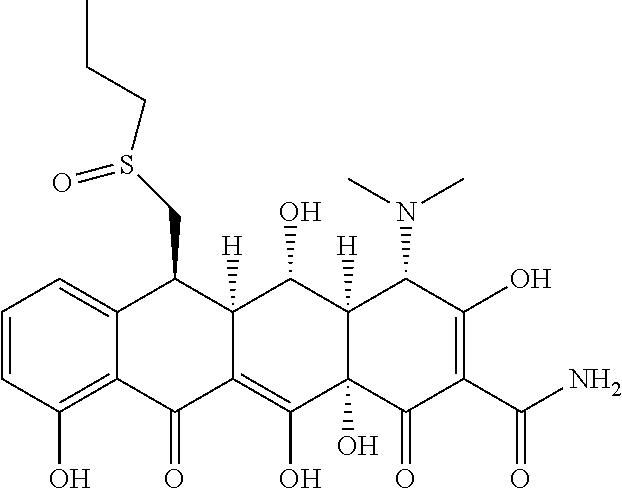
C1=CC(O)=C2C(=C1)C(CS(CCC)=O)C1([H])C(=C(O)C3(O)C([H])(C1O)C(N(C)C)C(O)=C(C(N)=O)C3=O)C2=O
